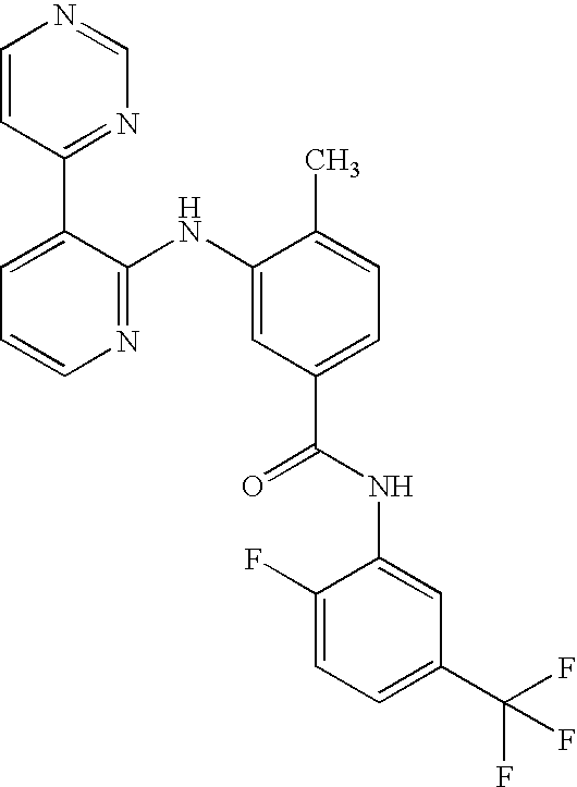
C1=CC(C2=CC=CN=C2NC2=CC(C(NC3=CC(C(F)(F)F)=CC=C3F)=O)=CC=C2C)=NC=N1
